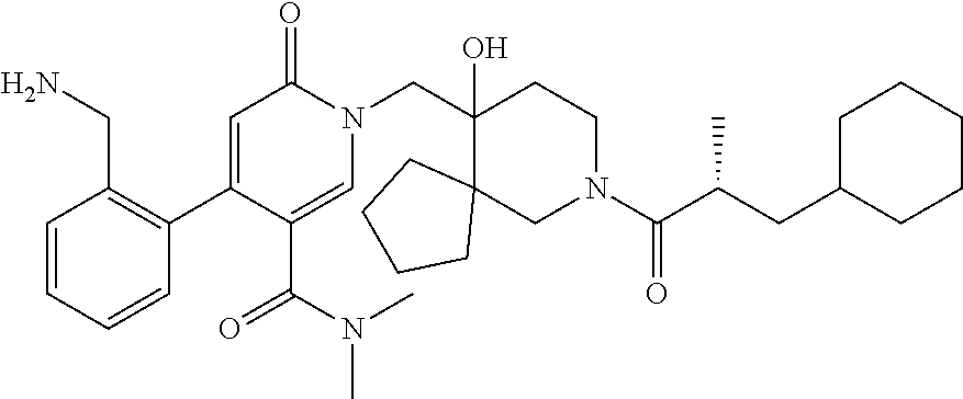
N1(CC2(O)C3(CN(C(=O)C(C)CC4CCCCC4)CC2)CCCC3)C(=O)C=C(C2=C(CN)C=CC=C2)C(C(=O)N(C)C)=C1
